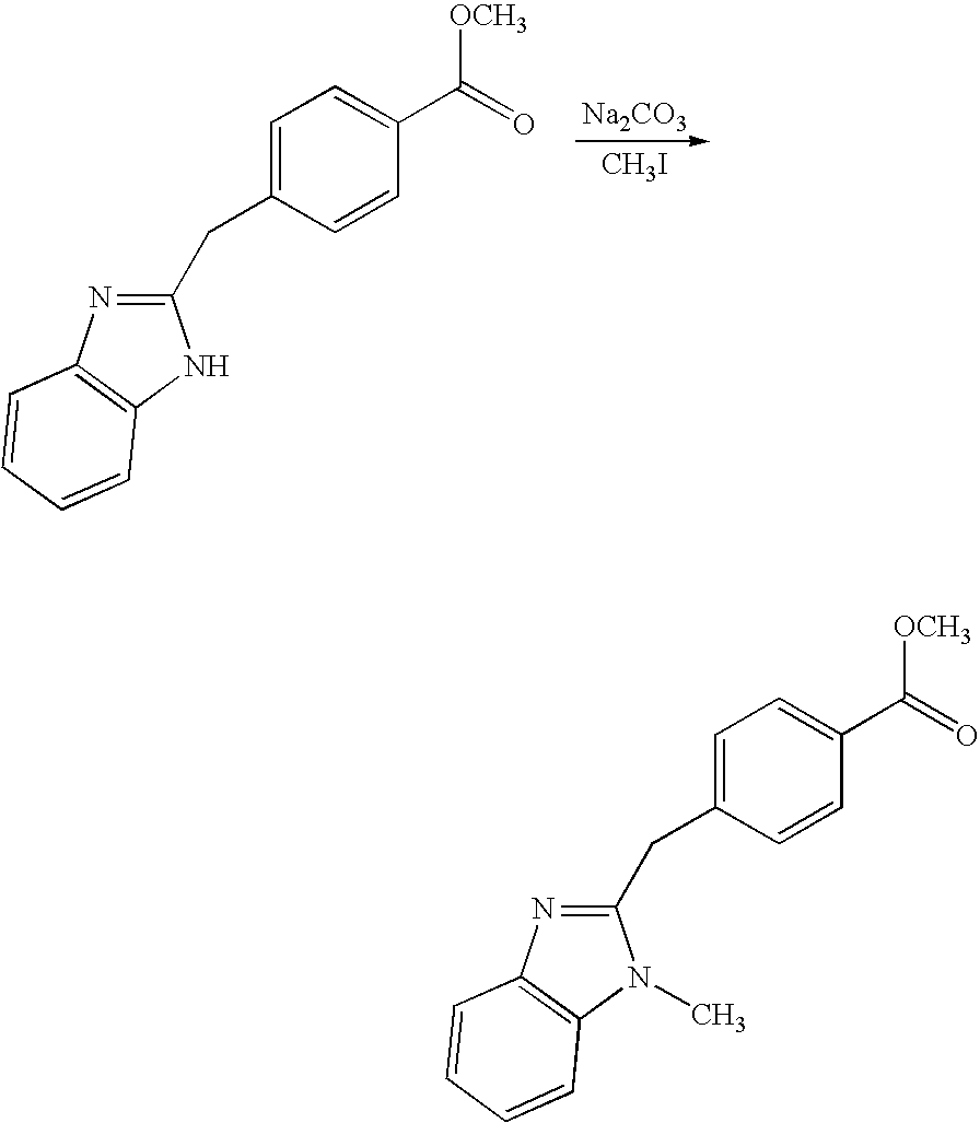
C1=C(CC2=NC3=C(N2)C=CC=C3)C=CC(C(=O)[OCH3])=C1.[Na2CO3].[CH3I].C1=C(CC2=NC3=C(N2C)C=CC=C3)C=CC(C(=O)[OCH3])=C1
